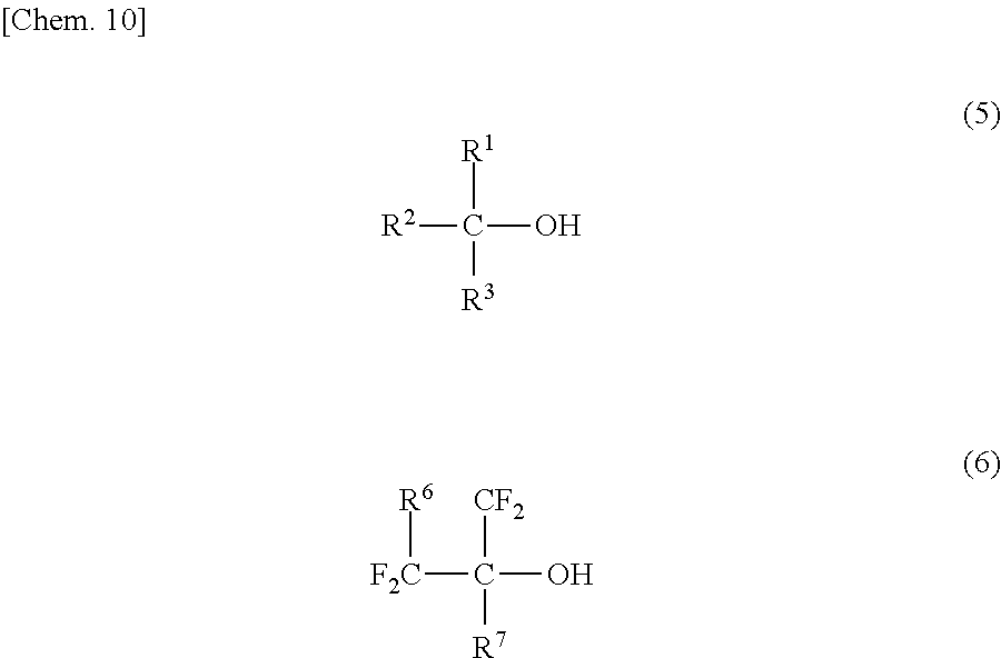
[R2]C([R1])([R3])O.[R6][F2C]C([R7])([CF2])O
